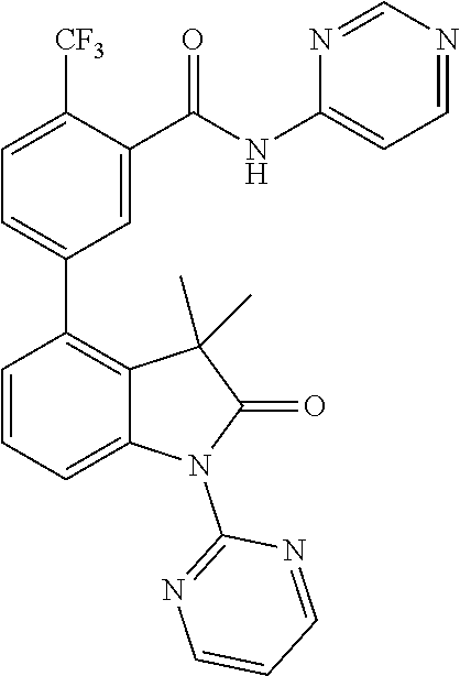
C1=C([CF3])C(C(NC2=CC=NC=N2)=O)=CC(C2=C3C(=CC=C2)N(C2=NC=CC=N2)C(=O)C3(C)C)=C1
